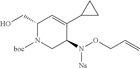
C1(CO)N([boc])CC(N([Ns])OCC=C)C(C2CC2)=C1
